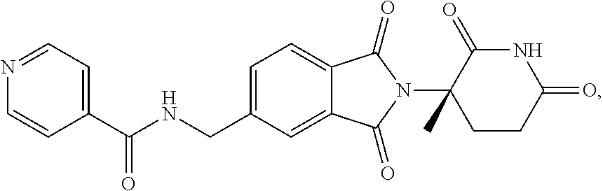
C1=C(CNC(C2=CC=NC=C2)=O)C=C2C(=C1)C(=O)N(C1(C)CCC(=O)NC1=O)C2=O
